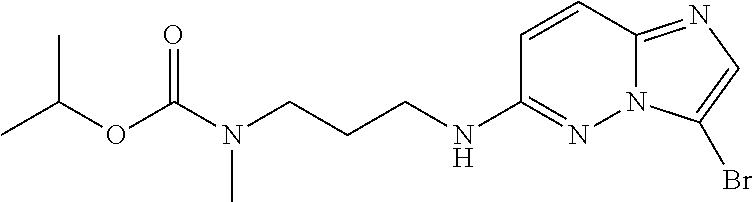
N(CCCNC1=NN2C(=NC=C2Br)C=C1)(C)C(OC(C)C)=O
